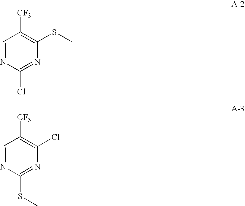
C1=NC(Cl)=NC(SC)=C1[CF3].C1=NC(SC)=NC(Cl)=C1[CF3]
